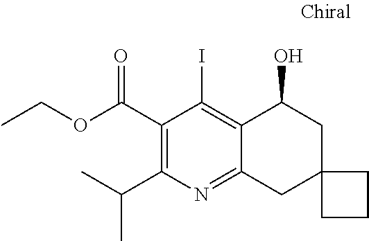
C1(C(OCC)=O)=C(C(C)C)N=C2C(=C1I)C(O)CC1(C2)CCC1
